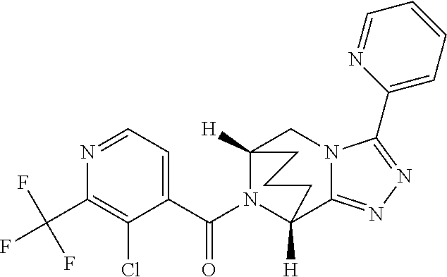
N1=CC=C(C(N2C3([H])C4=NN=C(C5=CC=CC=N5)N4CC2([H])CCC3)=O)C(Cl)=C1C(F)(F)F
